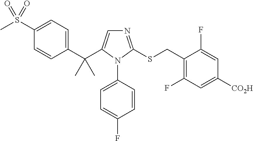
N1=C(SCC2=C(F)C=C([CO2H])C=C2F)N(C2=CC=C(F)C=C2)C(C(C2=CC=C(S(C)(=O)=O)C=C2)(C)C)=C1
